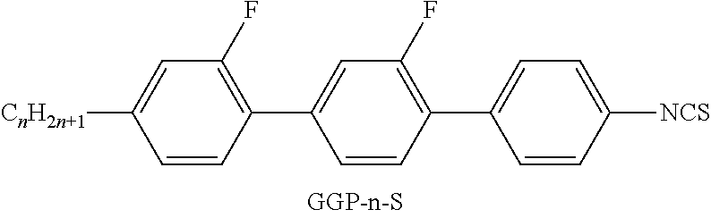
[CnH2n+1]C1=CC(F)=C(C2=CC(F)=C(C3=CC=C([NCS])C=C3)C=C2)C=C1
